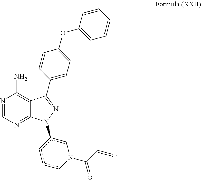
N1=CN=C2C(=C1N)C(C1=CC=C(OC3=CC=CC=C3)C=C1)=NN2c1cN(C(C=C)=O)ccc1
